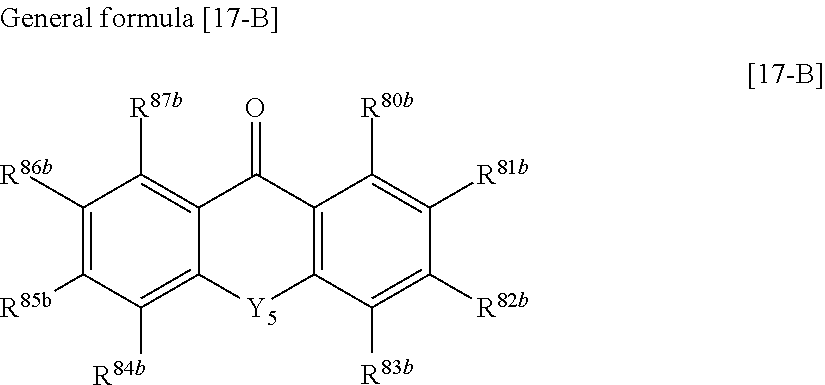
C1([R86b])=C([R85b])C([R84b])=C2C(=C1[R87b])C(=O)C1=C(C([R83b])=C([R82b])C([R81b])=C1[R80b])[Y5]2
